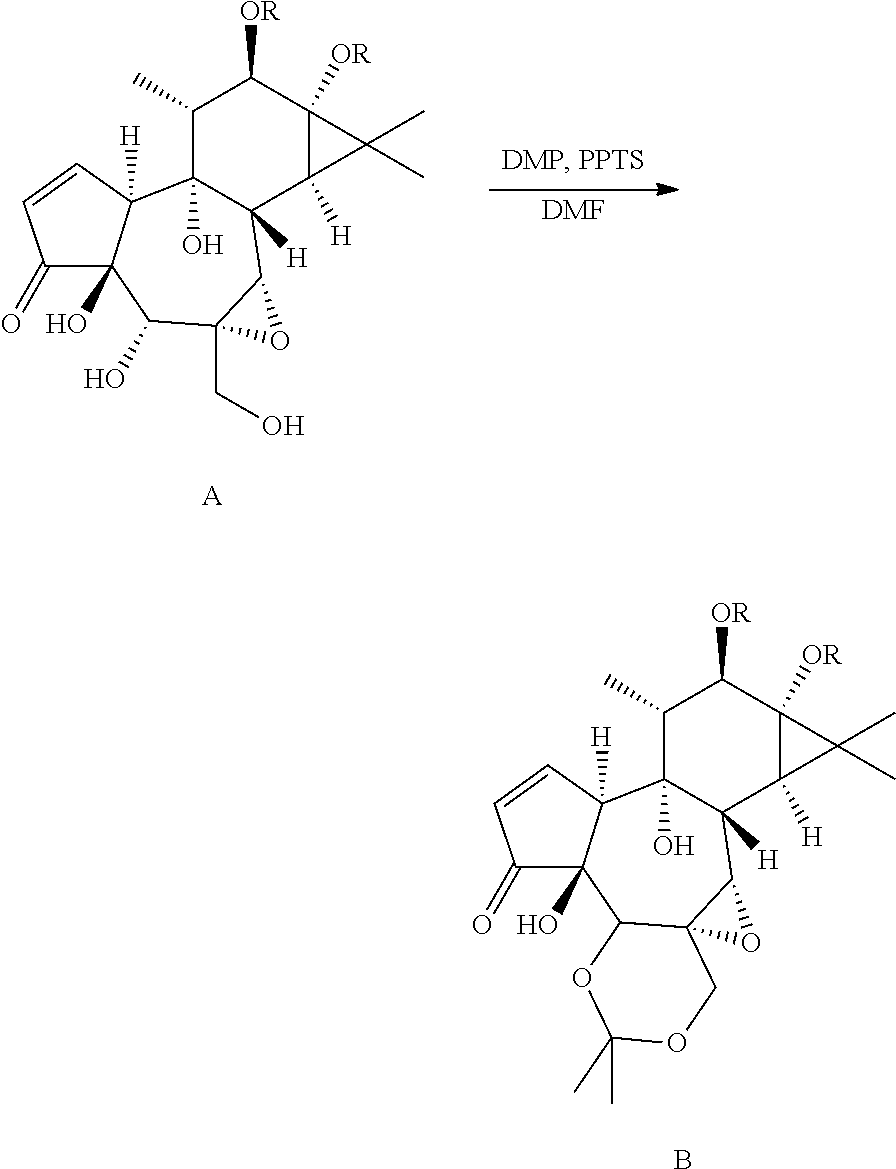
C1(C)C2(O)C([H])(C3([H])C([OR])(C1[OR])C3(C)C)C1C(CO)(C(O)C3(O)C2([H])C=CC3=O)O1.[DMF].[A].C1(C)C2(O)C([H])(C3([H])C([OR])(C1[OR])C3(C)C)C1C3(C(C4(O)C2([H])C=CC4=O)OC(C)(C)OC3)O1.B
